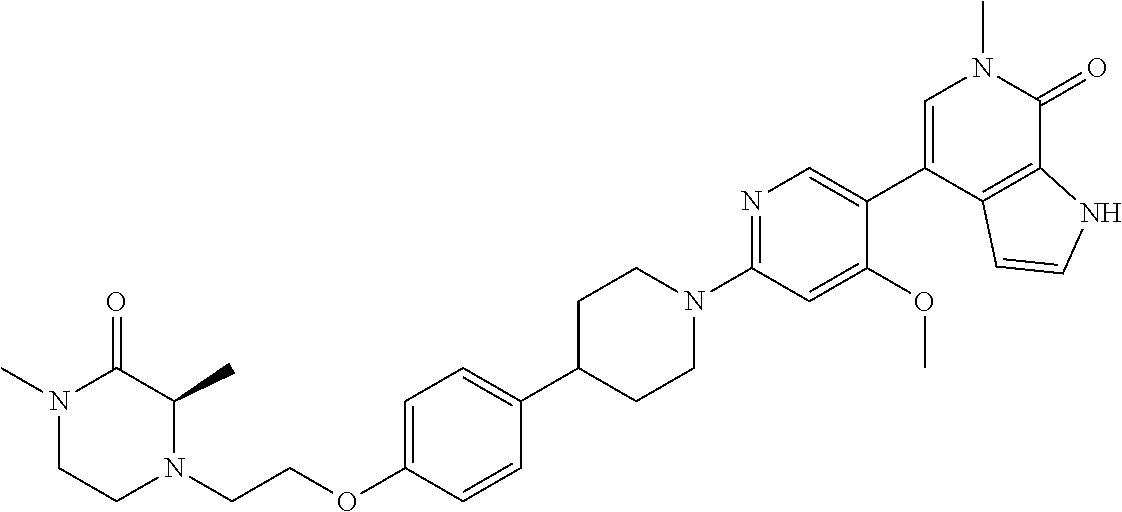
C(OC1=CC=C(C2CCN(C3=NC=C(C4=CN(C)C(=O)C5=C4C=CN5)C(OC)=C3)CC2)C=C1)CN1C(C)C(=O)N(C)CC1
